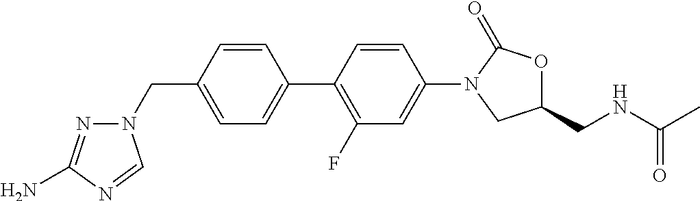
C1(CN2N=C(N)N=C2)=CC=C(C2=C(F)C=C(N3CC(CNC(=O)C)OC3=O)C=C2)C=C1
